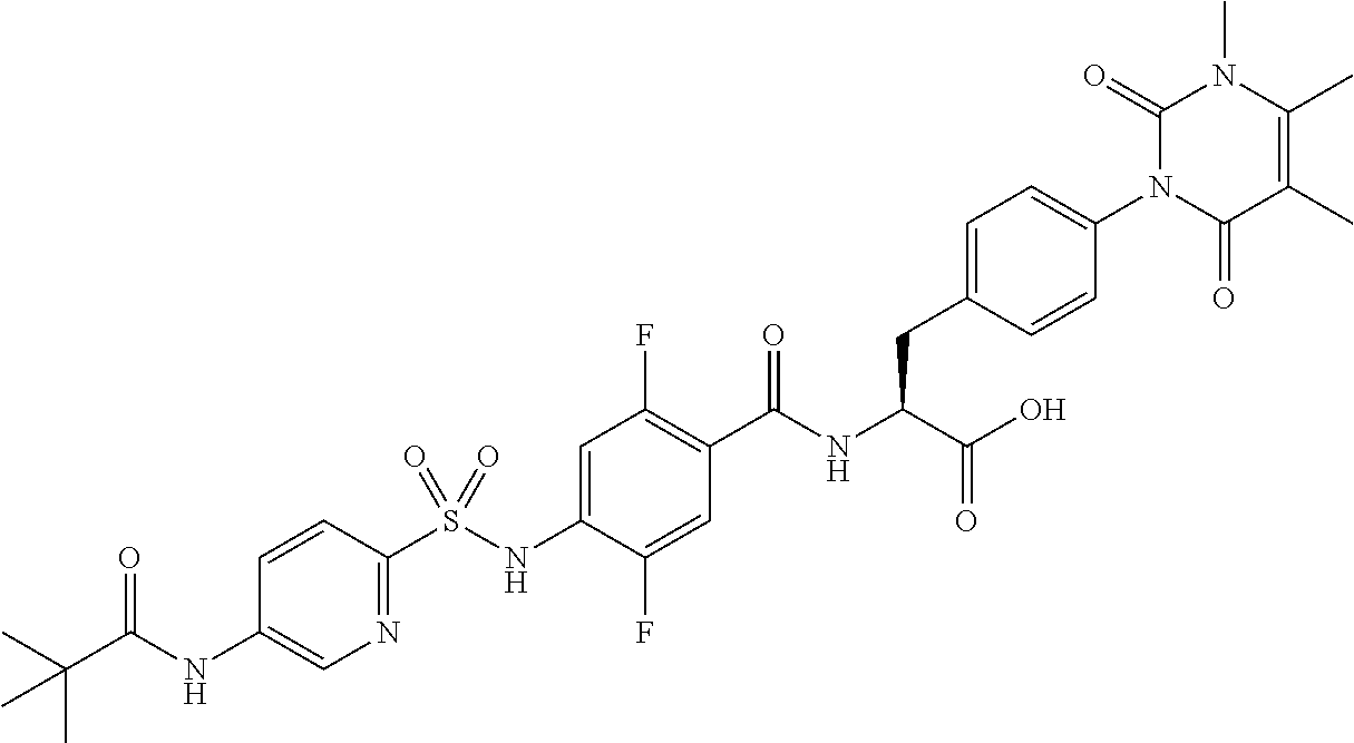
N1=C(S(NC2=CC(F)=C(C(NC(C(O)=O)CC3=CC=C(N4C(=O)C(C)=C(C)N(C)C4=O)C=C3)=O)C=C2F)(=O)=O)C=CC(NC(C(C)(C)C)=O)=C1
